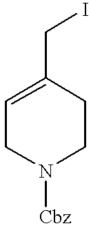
C1=C(CI)CCN([Cbz])C1
